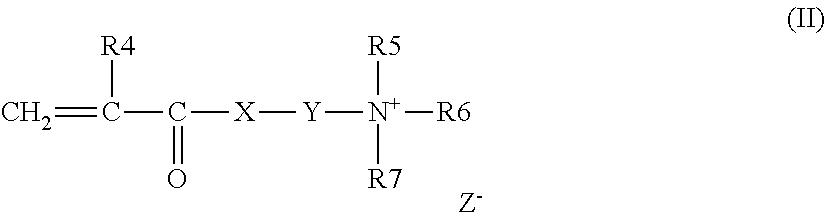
C=C([R4])C(=O)[X][Y][N+]([R5])([R7])[R6]
